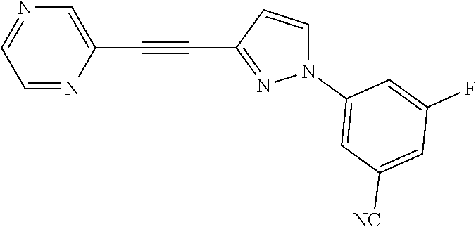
C1=NC(C#CC2=NN(C3=CC([NC])=CC(F)=C3)C=C2)=CN=C1
